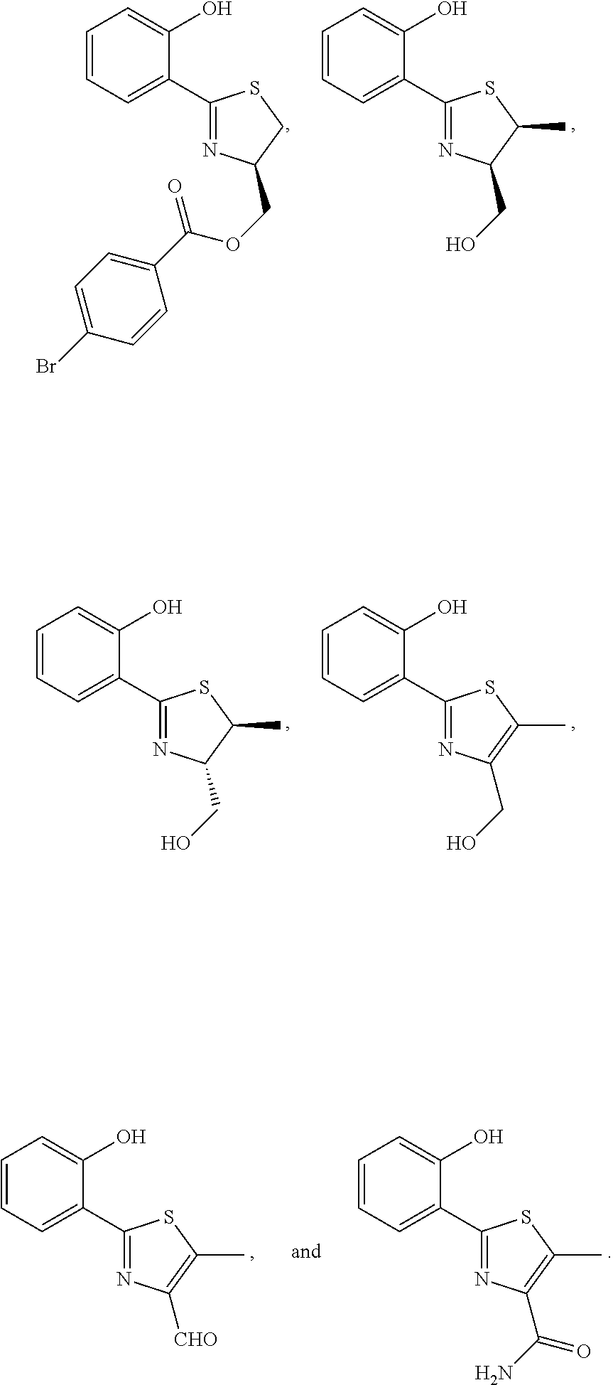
C1(C2=CC=CC=C2O)=NC(COC(C2=CC=C(Br)C=C2)=O)CS1.C1(C2=CC=CC=C2O)=NC(CO)C(C)S1.C1(C2=CC=CC=C2O)=NC(CO)C(C)S1.C1(C2=CC=CC=C2O)=NC(CO)=C(C)S1.C1(C2=CC=CC=C2O)=NC([CHO])=C(C)S1.C1(C2=CC=CC=C2O)=NC(C(N)=O)=C(C)S1
